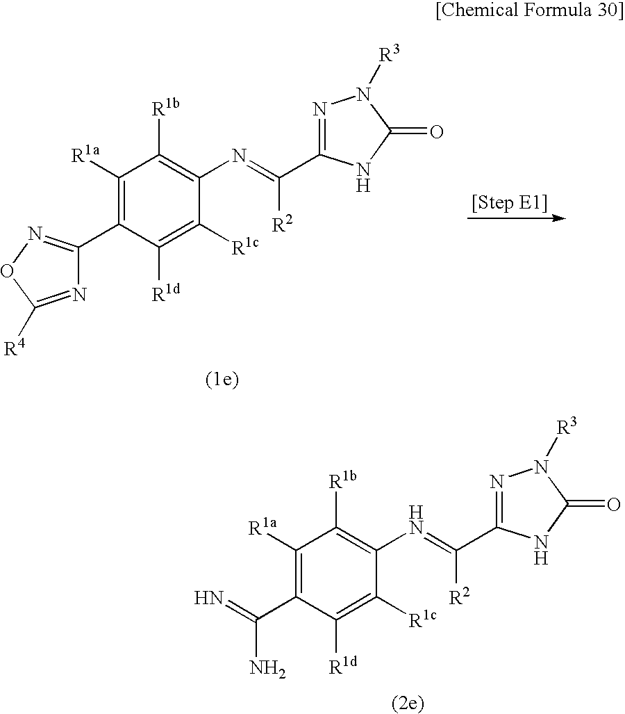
C1([R1a])=C(C2=NOC([R4])=N2)C([R1d])=C([R1c])C(N=C([R2])C2=NN([R3])C(=O)N2)=C1[R1b].C1([R1a])=C(C(N)=N)C([R1d])=C([R1c])C(N=C([R2])C2=NN([R3])C(=O)N2)=C1[R1b]
